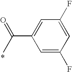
CC(=O)C1=CC(F)=CC(F)=C1
